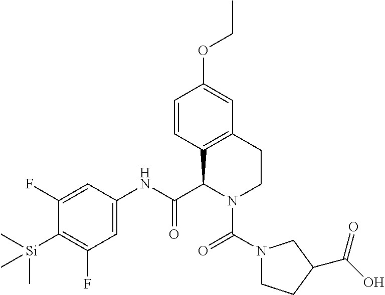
C1(F)=CC(NC(=O)C2C3=C(C=C(OCC)C=C3)CCN2C(N2CCC(C(O)=O)C2)=O)=CC(F)=C1[Si](C)(C)C
